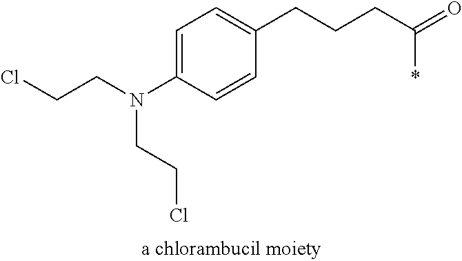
C1=C(N(CCCl)CCCl)C=CC(CCCC(*)=O)=C1
